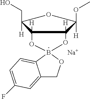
C12=CC(F)=CC=C1B1(OC2)OC2([H])C([H])(CO)OC([H])(OC)C2([H])O1.[Na]
